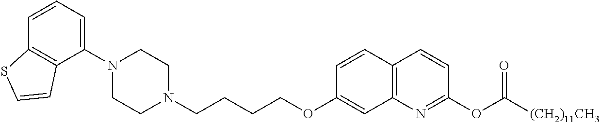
C1=CC2=C(C(N3CCN(CCCCOC4=CC5=C(C=C4)C=CC(OC([(CH2)11CH3])=O)=N5)CC3)=C1)C=CS2
